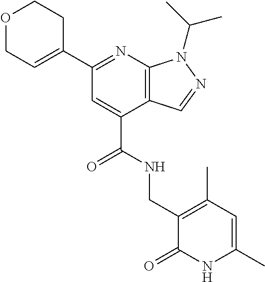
N1=C(C2=CCOCC2)C=C(C(NCC2=C(C)C=C(C)NC2=O)=O)C2=C1N(C(C)C)N=C2
